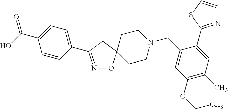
N1=C(C2=CC=C(C(O)=O)C=C2)CC2(O1)CCN(CC1=CC(OCC)=C(C)C=C1C1=NC=CS1)CC2
